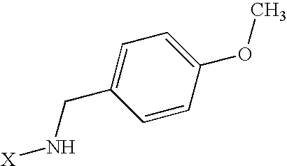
C1=C(CN[X])C=CC(OC)=C1
